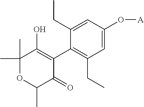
C1(C2=C(O)C(C)(C)OC(C)C2=O)=C(CC)C=C(O[A])C=C1CC
